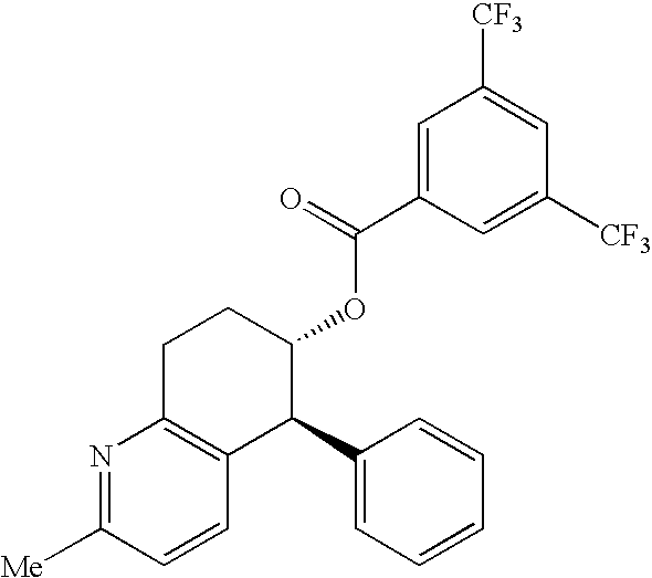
N1=C([Me])C=CC2=C1CCC(OC(C1=CC([CF3])=CC([CF3])=C1)=O)C2C1=CC=CC=C1
